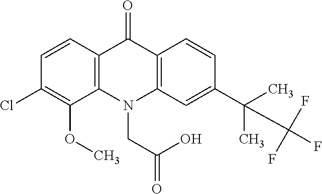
C12=C(N(CC(O)=O)C3=C(C1=O)C=CC(C(C)(C)C(F)(F)F)=C3)C(OC)=C(Cl)C=C2
